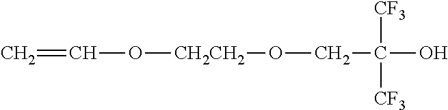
C=CO[CH2CH2]OCC(O)([CF3])[CF3]
